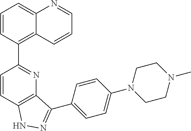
C1=CC2=C(N=C1C1=C3C(=CC=C1)N=CC=C3)C(C1=CC=C(N3CCN(C)CC3)C=C1)=NN2
